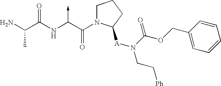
C(N)(C(NC(C(N1CCCC1[A]N(CC[Ph])C(OCC1=CC=CC=C1)=O)=O)->C)=O)C
